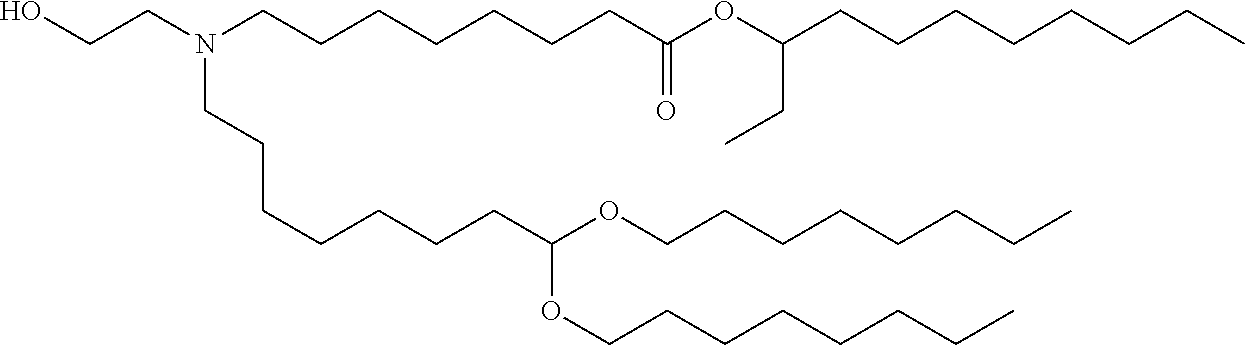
OCCN(CCCCCCCC(OC(CCCCCCCC)CC)=O)CCCCCCCC(OCCCCCCCC)OCCCCCCCC
